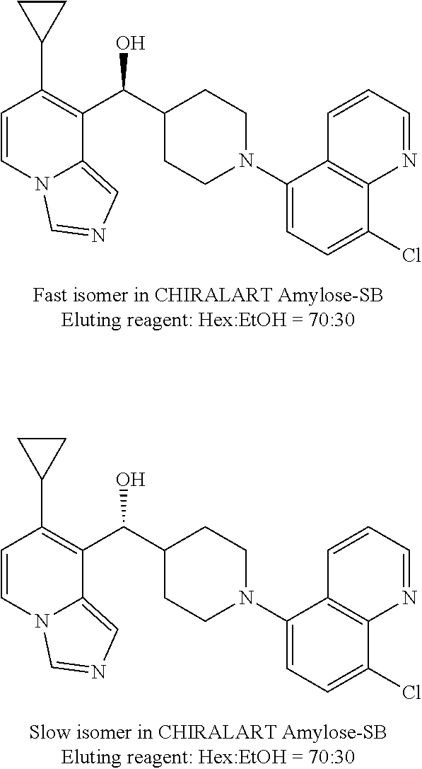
C1=CN2C(=CN=C2)C(C(C2CCN(C3=CC=C(Cl)C4=C3C=CC=N4)CC2)O)=C1C1CC1.C1=CN2C(=CN=C2)C(C(C2CCN(C3=CC=C(Cl)C4=C3C=CC=N4)CC2)O)=C1C1CC1
